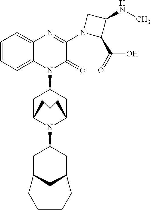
C1=CC=C2C(=C1)N=C(N1CC(NC)C1C(=O)O)C(=O)N2C1CC2N(C3CC4CC(C3)CCCC4)C(C1)CCC2
